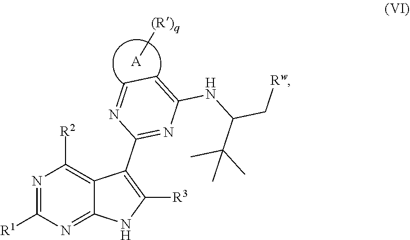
N1=C([R1])N=C2C(=C1[R2])C(C1=NC(NC(C[Rw])C(C)(C)C)=CC=N1)=C([R3])N2.[A][(R)q]
